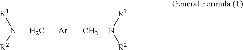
N(C[Ar]CN([R2])[R1])([R2])[R1]
